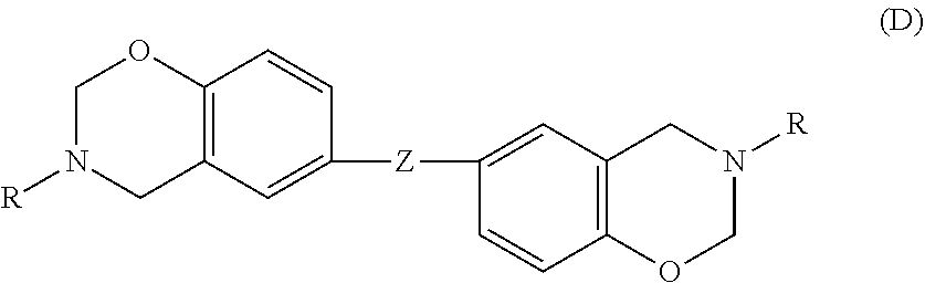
C12=C(C=C([Z]C3=CC4=C(C=C3)OCN([R])C4)C=C1)CN([R])CO2
